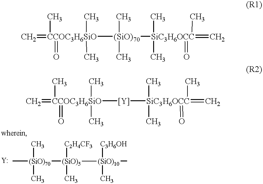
C=[CCOC3H6SiO](C)(=O)(C)(C)[(SiO)70]([SiC3H6OCC](=C)(C)(=O)(C)C)(C)C.C=[CCOC3H6SiO](C)(=O)(C)(C)[Y][SiC3H6OCC](=C)(C)(=O)(C)C.C[(SiO)70](C)(C)[(SiO)5]([(SiO)10](C)([C3H6OH])C)([C2H4CF3])C
